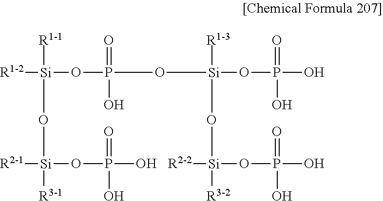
[R1-2][Si]([R1-1])(OP(O[Si](OP(=O)(O)O)([R1-3])O[Si]([R2-2])([R3-2])OP(O)(=O)O)(=O)O)O[Si]([R2-1])([R3-1])OP(O)(=O)O
